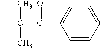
C1=CC(C(C(C)(C)C)=O)=CC=C1
